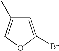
C1=C(Br)OC=C1C
